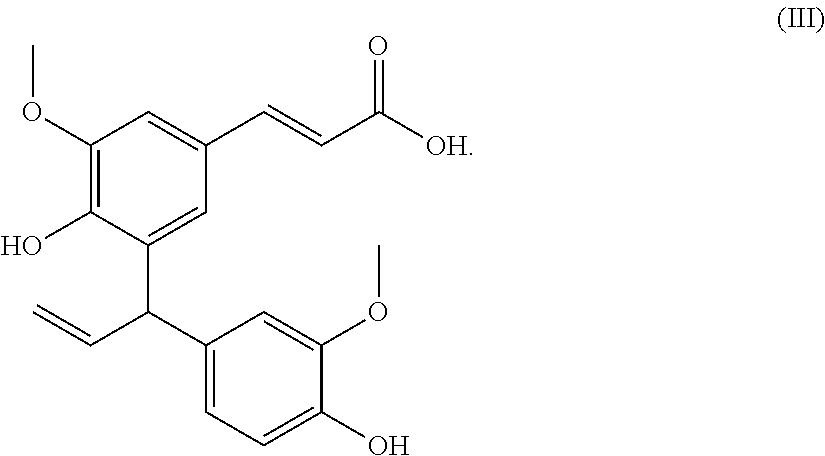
C1(OC)=C(O)C(C(C2=CC=C(O)C(OC)=C2)C=C)=CC(C=CC([OH])=O)=C1
